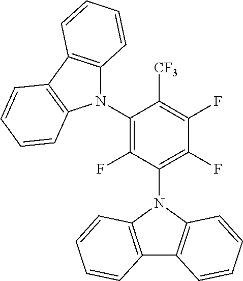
C12=C(N(C3=C(F)C(F)=C([CF3])C(N4C5=C(C6=C4C=CC=C6)C=CC=C5)=C3F)C3=C1C=CC=C3)C=CC=C2
